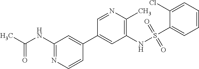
C1(NC(C)=O)=NC=CC(C2=CC(NS(=O)(=O)C3=CC=CC=C3Cl)=C(C)N=C2)=C1
